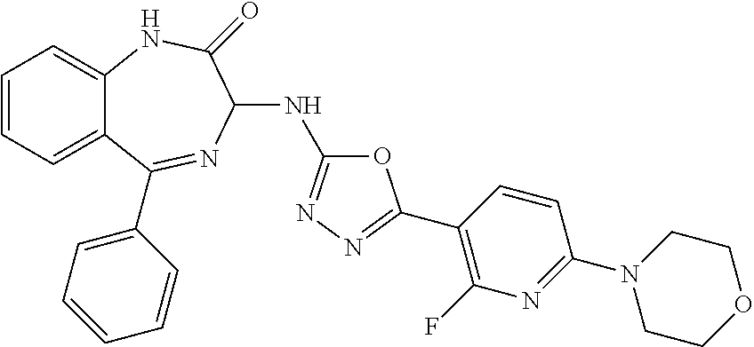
C1=CC=C2C(=C1)NC(=O)C(NC1=NN=C(C3=C(F)N=C(N4CCOCC4)C=C3)O1)N=C2C1=CC=CC=C1
